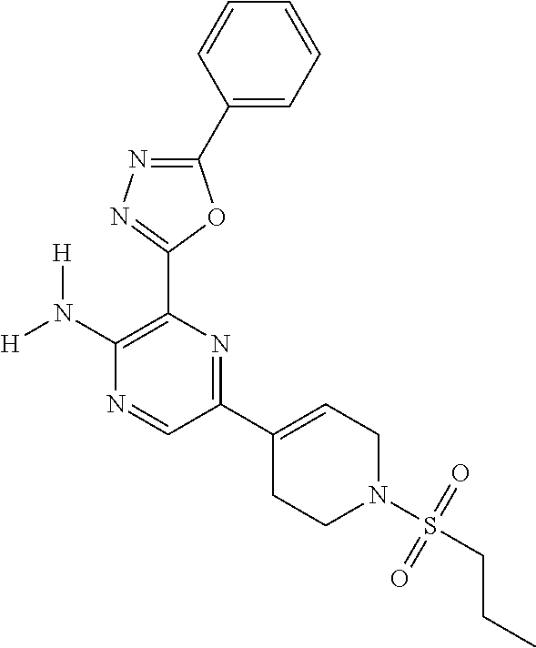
C1(N([H])[H])=C(C2=NN=C(C3=CC=CC=C3)O2)N=C(C2=CCN(S(=O)(=O)CCC)CC2)C=N1
